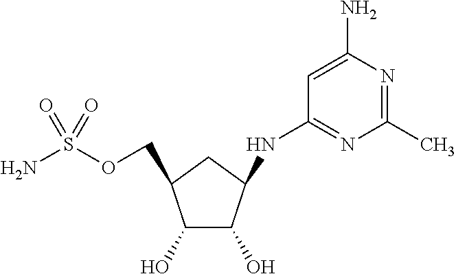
C1(O)C(COS(N)(=O)=O)CC(NC2=NC(C)=NC(N)=C2)C1O
